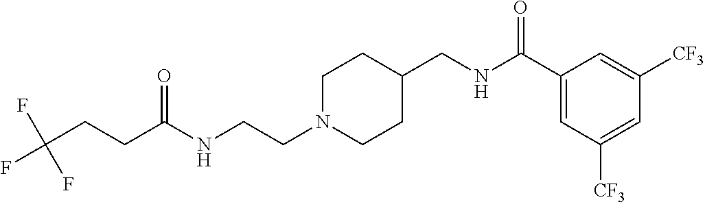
C1N(CCNC(CCC(F)(F)F)=O)CCC(CNC(C2=CC([CF3])=CC([CF3])=C2)=O)C1
